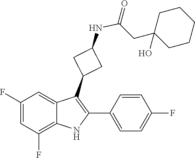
OC1(CC(NC2CC(C3=C(C4=CC=C(F)C=C4)NC4=C(F)C=C(F)C=C34)C2)=O)CCCCC1
